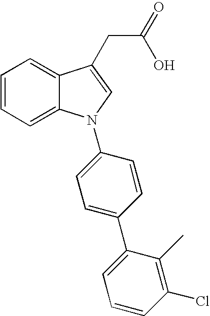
C1=CC=C2C(=C1)C(CC(=O)O)=CN2C1=CC=C(C2=CC=CC(Cl)=C2C)C=C1
